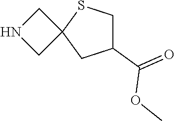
C1(C(=O)OC)CSC2(C1)CNC2
